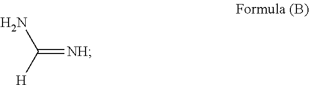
C(=[NH])([H])N
